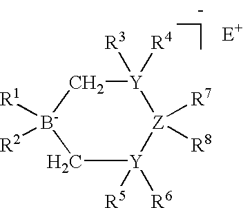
[R1][B-]1([R2])C[Y]([R5])([R6])[Z]([R7])([R8])[Y]([R3])([R4])C1
